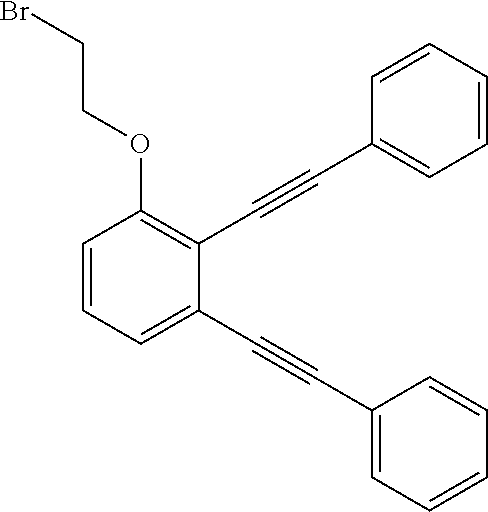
C1=CC=C(C#CC2=CC=CC=C2)C(C#CC2=CC=CC=C2)=C1OCCBr
